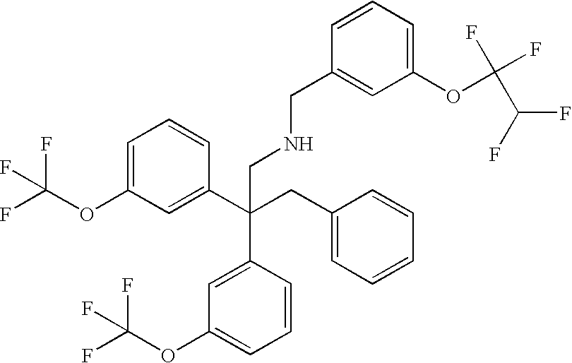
C1=C(OC(F)(F)F)C=C(C(CC2=CC=CC=C2)(C2=CC(OC(F)(F)F)=CC=C2)CNCC2=CC(OC(F)(F)C(F)F)=CC=C2)C=C1
